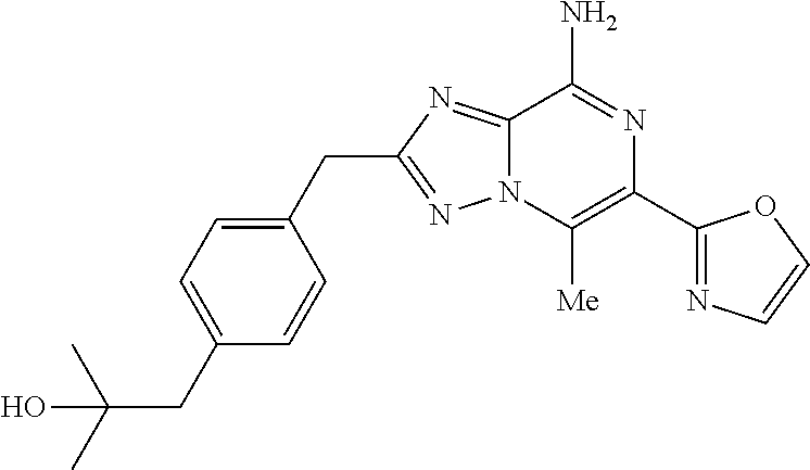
N12C(=NC(CC3=CC=C(CC(C)(C)O)C=C3)=N1)C(N)=NC(C1=NC=CO1)=C2[Me]
